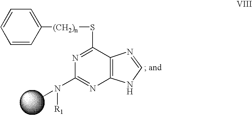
C1=CC([(CH2)n]SC2=NC(N(C)[R1])=NC3=C2N=CN3)=CC=C1
